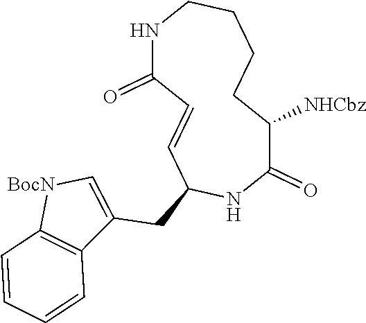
C1(=O)C([NHCbz])CCCCNC(=O)C=CC(CC2=C[BocN]C3=C2C=CC=C3)N1
